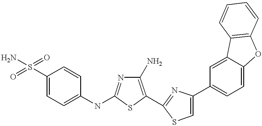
C1(S(=O)(=O)N)=CC=C(NC2=NC(N)=C(C3=NC(C4=CC=C5C(=C4)C4=C(O5)C=CC=C4)=CS3)S2)C=C1
